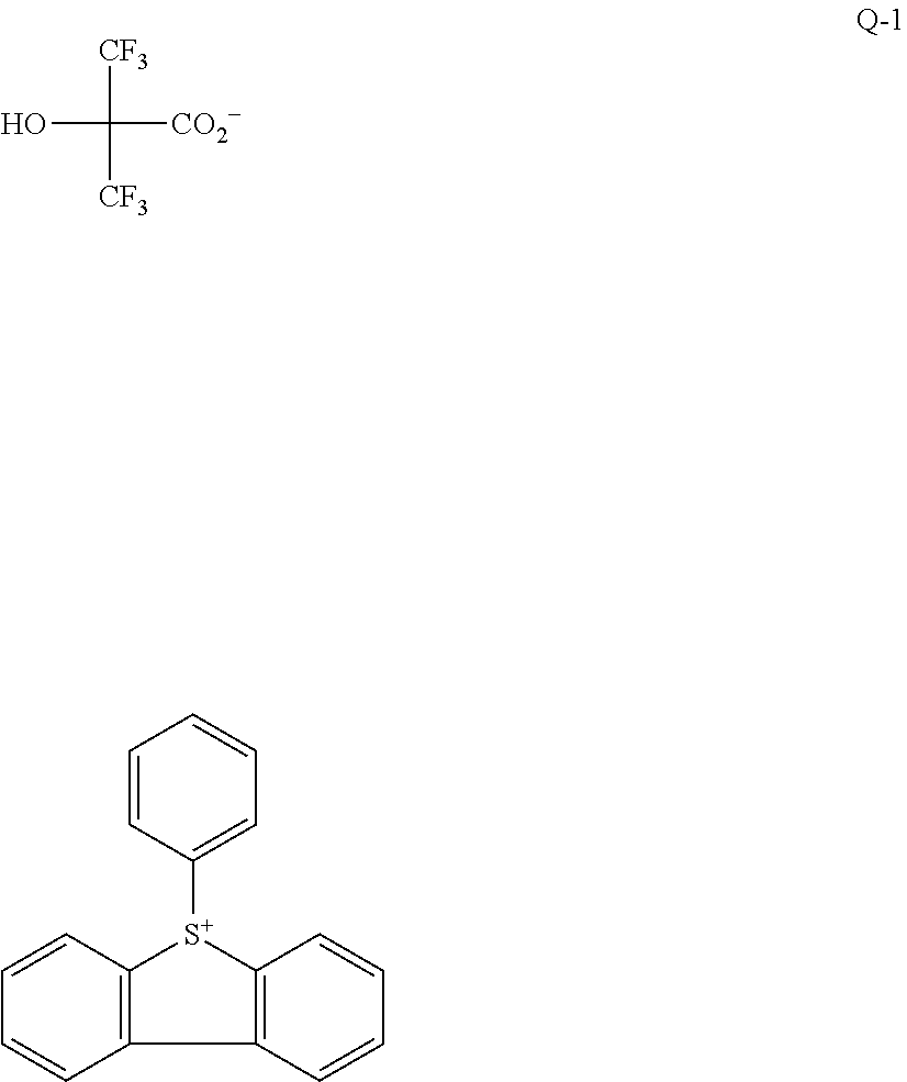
C1=CC([S+]2C3=C(C4=C2C=CC=C4)C=CC=C3)=CC=C1.[CF3]C(O)([CF3])[CO2-]
